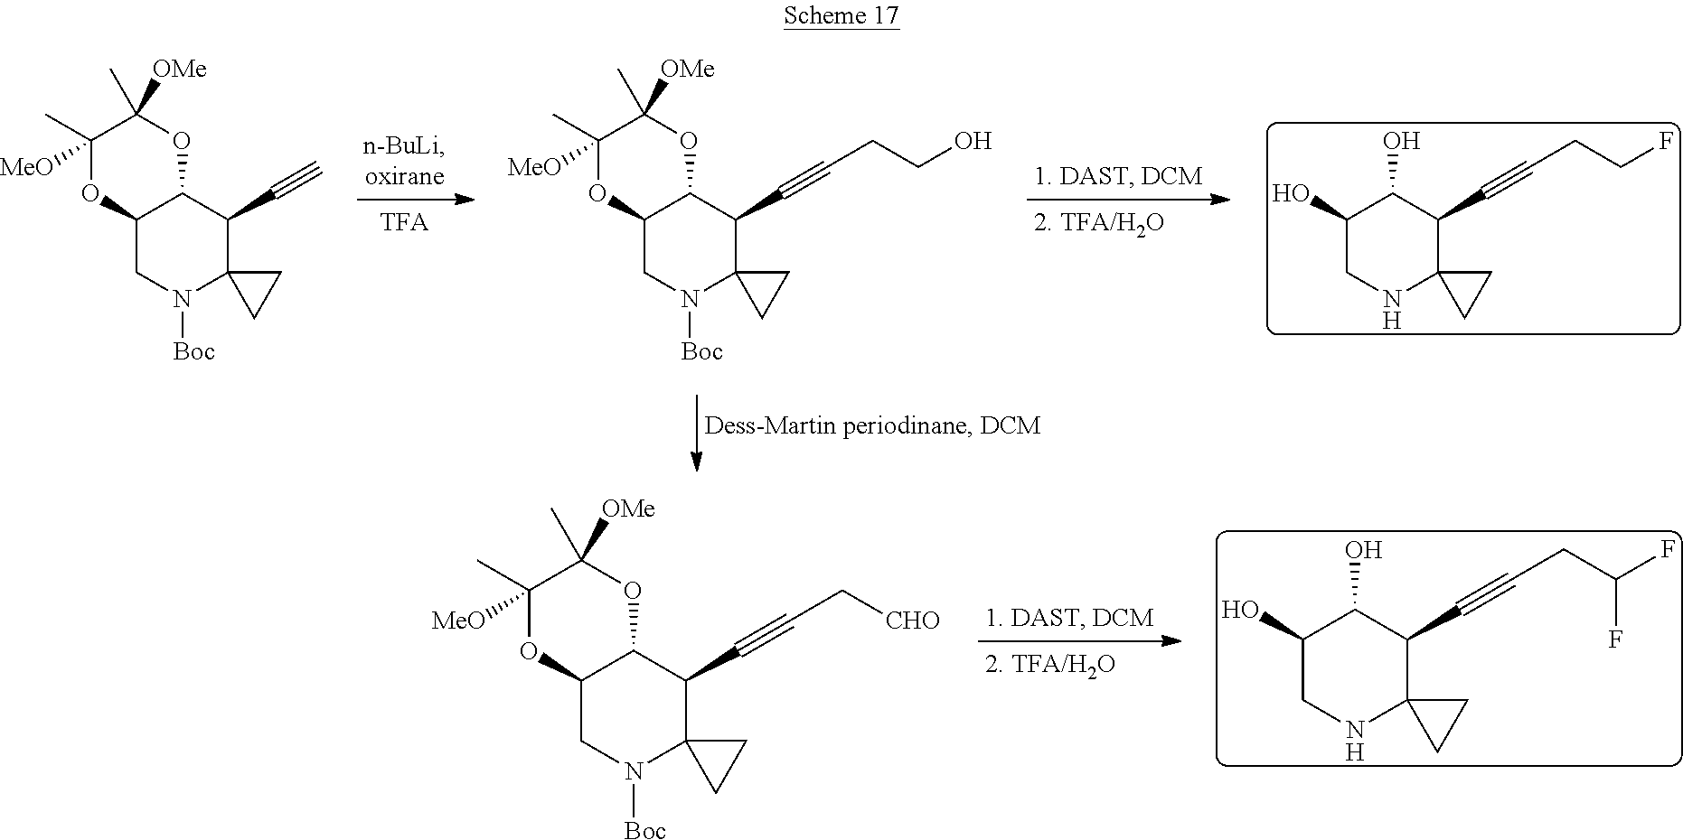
C1(O)CNC2(C(C#CCCF)C1O)CC2.C12CN([Boc])C3(C(C#C)C1OC(C)([OMe])C([MeO])(C)O2)CC3.C12CN([Boc])C3(C(C#CCCO)C1OC(C)([OMe])C([MeO])(C)O2)CC3.C1(O)CNC2(C(C#CCC(F)F)C1O)CC2.C12CN([Boc])C3(C(C#CC[CHO])C1OC(C)([OMe])C([MeO])(C)O2)CC3
